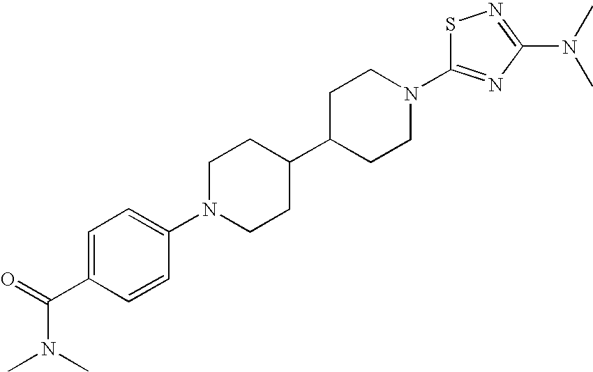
C1N(C2=CC=C(C(N(C)C)=O)C=C2)CCC(C2CCN(C3=NC(N(C)C)=NS3)CC2)C1
